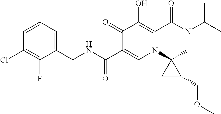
C1=CC=C(CNC(C2=CN3C4(CN(C(C)C)C(=O)C3=C(O)C2=O)CC4COC)=O)C(F)=C1Cl
